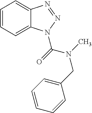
C1=CC=C2C(=C1)N=NN2C(=O)N(C)CC1=CC=CC=C1
